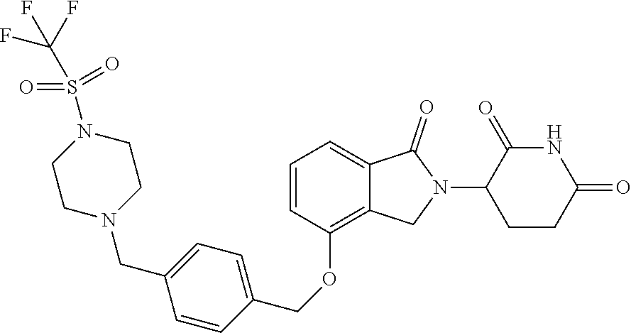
N1C(=O)C(N2CC3=C(OCC4=CC=C(CN5CCN(S(=O)(=O)C(F)(F)F)CC5)C=C4)C=CC=C3C2=O)CCC1=O
